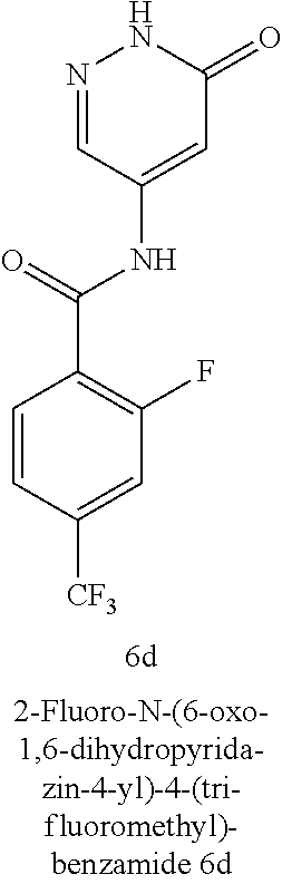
N1=CC(NC(C2=C(F)C=C([CF3])C=C2)=O)=CC(=O)N1
